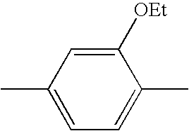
C1([OEt])=CC(C)=CC=C1C
